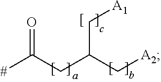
[#]C(CC(C[A2])C[A1])=O
